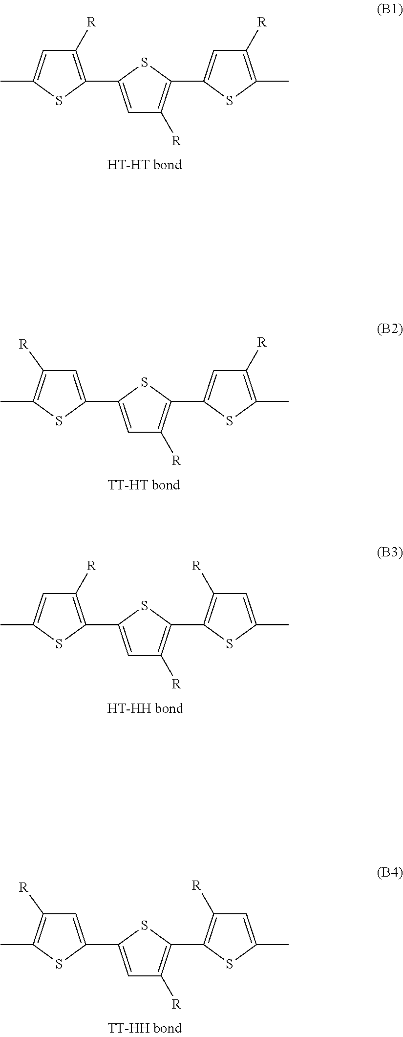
C1([R])=C(C2=CC([R])=C(C3=CC([R])=C(C)S3)S2)SC(C)=C1.C1=C(C2=CC([R])=C(C3=CC([R])=C(C)S3)S2)SC(C)=C1[R].C1([R])=C(C2=CC([R])=C(C3=C([R])C=C(C)S3)S2)SC(C)=C1.C1=C(C2=CC([R])=C(C3=C([R])C=C(C)S3)S2)SC(C)=C1[R]
